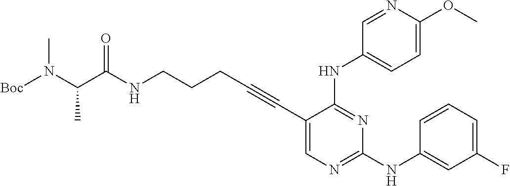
N(CCCC#CC1=CN=C(NC2=CC(F)=CC=C2)N=C1NC1=CC=C(OC)N=C1)C(C(N([Boc])C)C)=O
